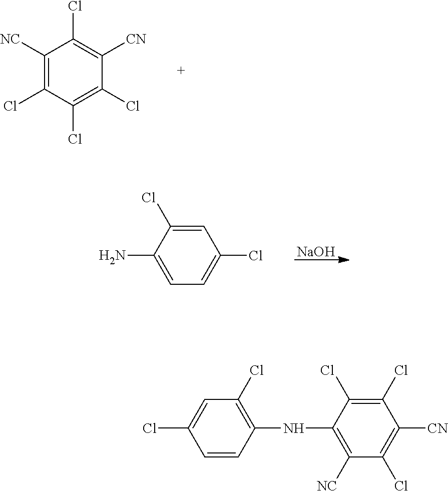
C1([NC])=C(Cl)C(Cl)=C(Cl)C([CN])=C1Cl.C1=C(N)C(Cl)=CC(Cl)=C1.[NaOH].C1=CC(NC2=C([NC])C(Cl)=C([CN])C(Cl)=C2Cl)=C(Cl)C=C1Cl
